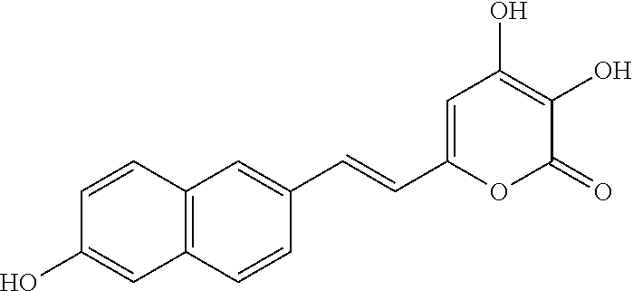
C(C1=CC(O)=C(O)C(=O)O1)=CC1=CC2=C(C=C1)C=C(O)C=C2
